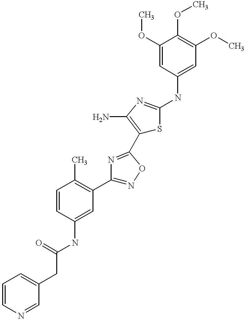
C(C(=O)NC1=CC(C2=NOC(C3=C(N)N=C(NC4=CC(OC)=C(OC)C(OC)=C4)S3)=N2)=C(C)C=C1)C1=CC=CN=C1
